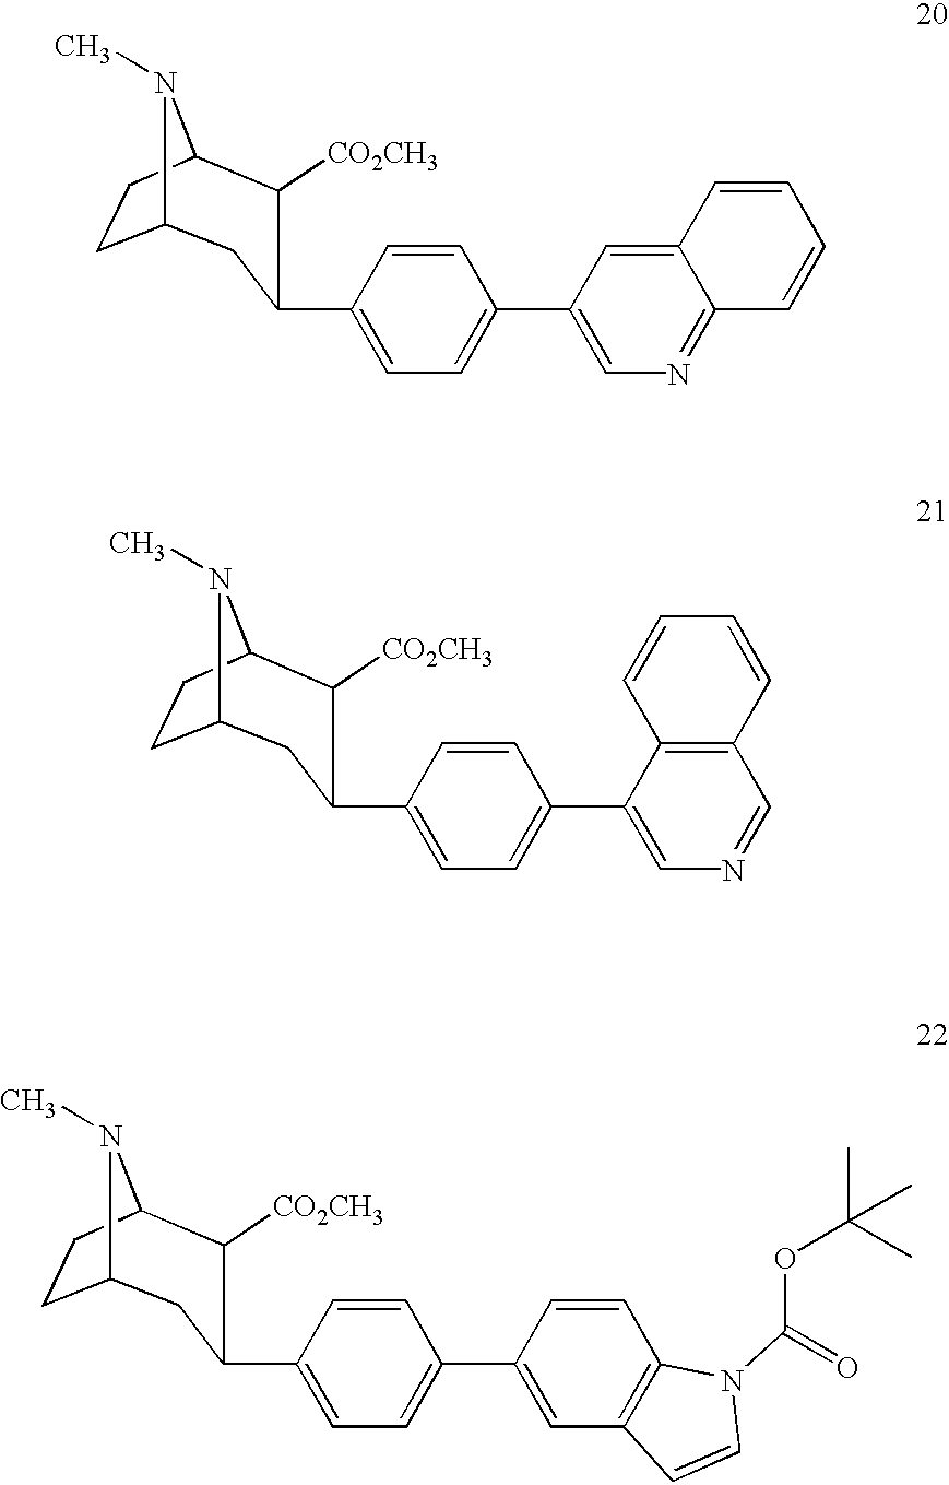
C12CCC(N1C)C([CO2CH3])C(C1=CC=C(C3=CN=C4C(=C3)C=CC=C4)C=C1)C2.C12CCC(N1C)C([CO2CH3])C(C1=CC=C(C3=CN=CC4=C3C=CC=C4)C=C1)C2.C12CCC(N1C)C([CO2CH3])C(C1=CC=C(C3=CC4=C(C=C3)N(C(OC(C)(C)C)=O)C=C4)C=C1)C2
